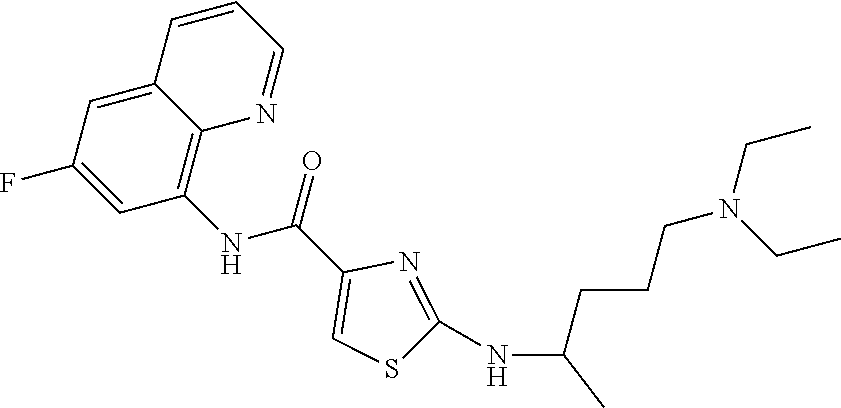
C12=CC(F)=CC(NC(=O)C3=CSC(NC(CCCN(CC)CC)C)=N3)=C1N=CC=C2
